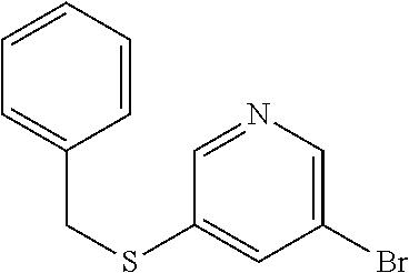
C1(Br)=CN=CC(SCC2=CC=CC=C2)=C1
